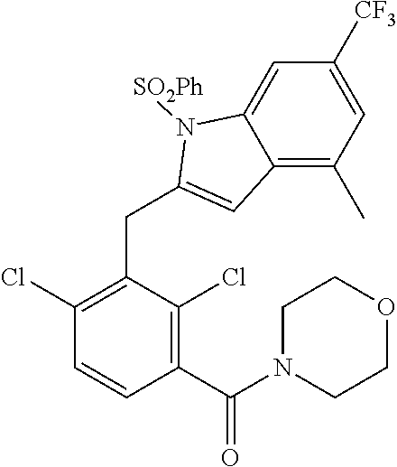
C1(Cl)=C(CC2=CC3=C(C)C=C([CF3])C=C3N2[SO2Ph])C(Cl)=C(C(N2CCOCC2)=O)C=C1
